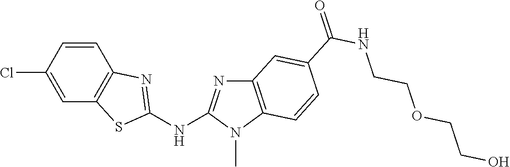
C1(Cl)=CC2=C(C=C1)N=C(NC1=NC3=C(N1C)C=CC(C(NCCOCCO)=O)=C3)S2
